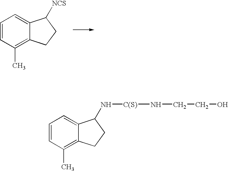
C1=CC(C)=C2C(=C1)C([NCS])CC2.C1=CC(C)=C2C(=C1)C(N[C(S)]NCCO)CC2
